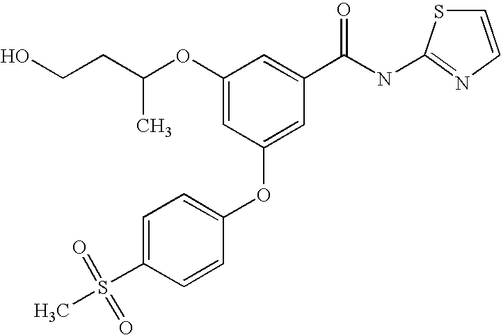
C1=C(S(C)(=O)=O)C=CC(OC2=CC(C(NC3=NC=CS3)=O)=CC(OC(CCO)C)=C2)=C1
